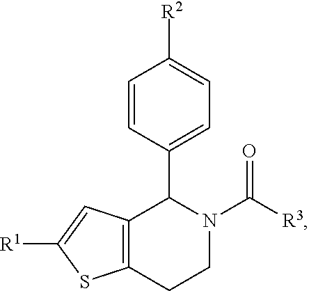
C1=CC(C2C3=C(CCN2C([R3])=O)SC([R1])=C3)=CC=C1[R2]
